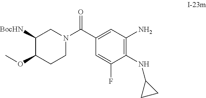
C1([BocHN])C(OC)CCN(C(C2=CC(N)=C(NC3CC3)C(F)=C2)=O)C1
